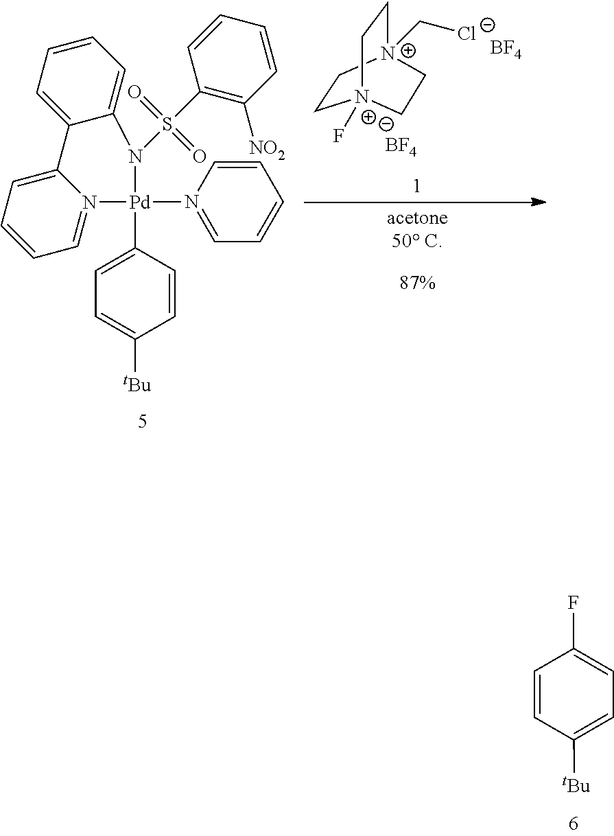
C1=CC([tBu])=CC=C1F.C1=CN([Pd]2(C3=CC=C([tBu])C=C3)N3=CC=CC=C3C3=CC=CC=C3N2S(C2=C([NO2])C=CC=C2)(=O)=O)=CC=C1.C1C[N+]2(C[Cl-])CC[N+]1(F)CC2.[BF4].[BF4]
